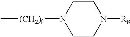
N1([(CH2)f]C)CCN([R8])CC1
